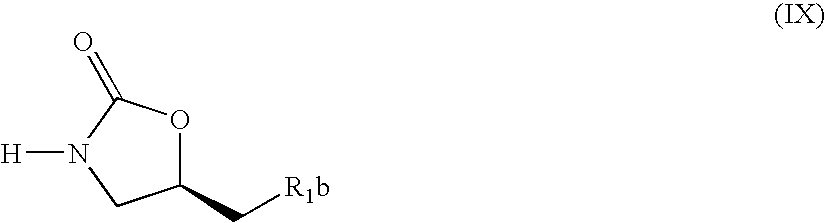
C1(C[R1b])OC(=O)N([H])C1
